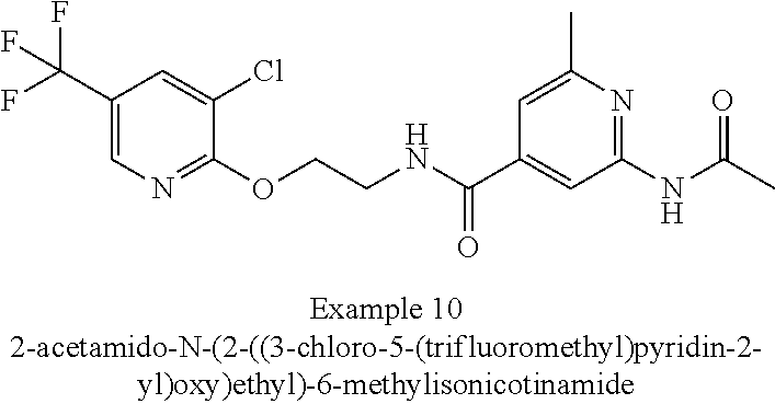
C1(C(F)(F)F)=CN=C(OCCNC(C2=CC(NC(C)=O)=NC(C)=C2)=O)C(Cl)=C1
